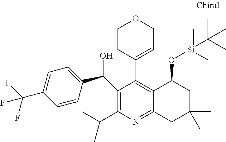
C1(C(C2=CC=C(C(F)(F)F)C=C2)O)=C(C(C)C)N=C2C(=C1C1=CCOCC1)C(O[Si](C)(C)C(C)(C)C)CC(C)(C)C2
